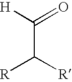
[H]C(=O)C([R])[R]
